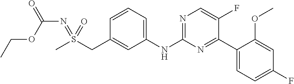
C1=CC=C(NC2=NC=C(F)C(C3=CC=C(F)C=C3OC)=N2)C=C1CS(C)(=NC(=O)OCC)=O
